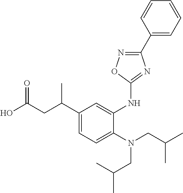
OC(CC(C1=CC=C(N(CC(C)C)CC(C)C)C(NC2=NC(C3=CC=CC=C3)=NO2)=C1)C)=O
